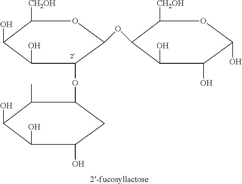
C1([CH2OH])C(O)C(O)C(OC2C(C)C(O)C(O)C(O)C2)C(OC2C([CH2OH])OC(O)C(O)C2O)O1
